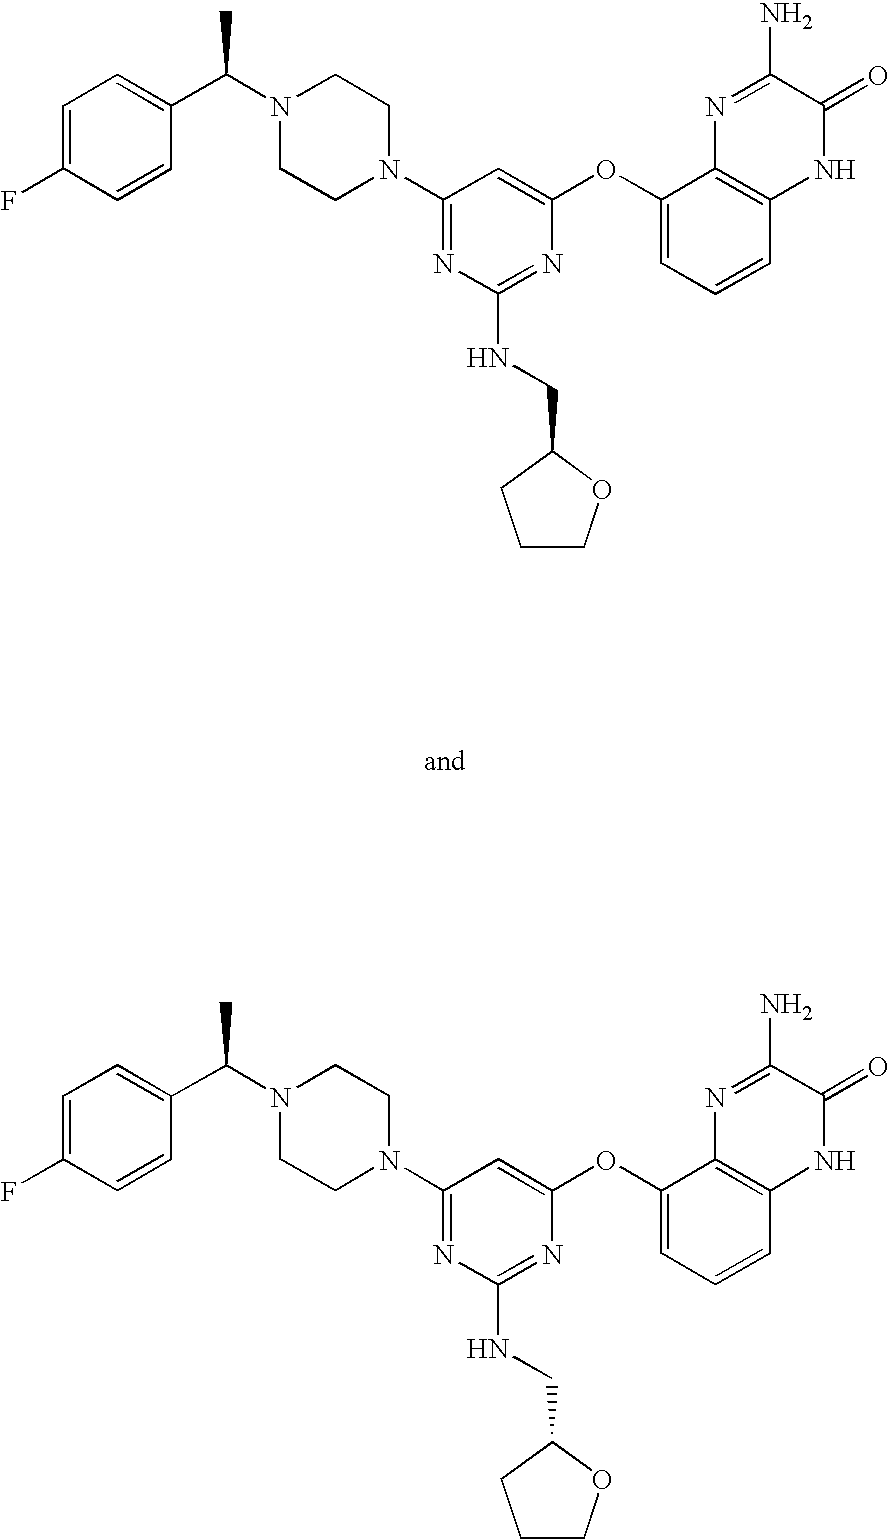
N1(C2=NC(NCC3OCCC3)=NC(OC3=CC=CC4=C3N=C(N)C(=O)N4)=C2)CCN(C(C2=CC=C(F)C=C2)C)CC1.N1(C2=NC(NCC3OCCC3)=NC(OC3=CC=CC4=C3N=C(N)C(=O)N4)=C2)CCN(C(C2=CC=C(F)C=C2)C)CC1
